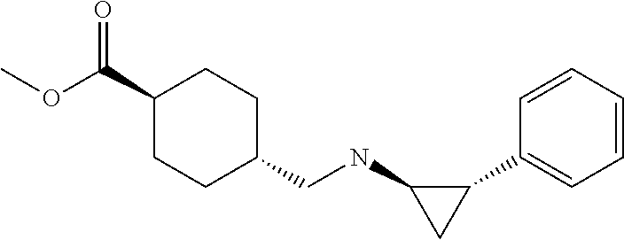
C1(C2=CC=CC=C2)C(NCC2CCC(C(OC)=O)CC2)C1
